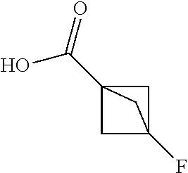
OC(=O)C12CC(F)(C1)C2
